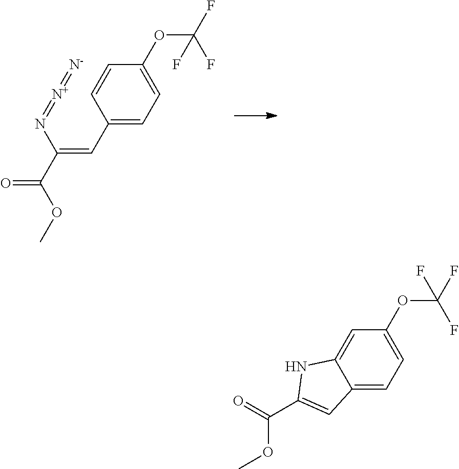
C1(OC(F)(F)F)=CC=C(C=C(C(=O)OC)N=[N+]=[N-])C=C1.C1(OC(F)(F)F)=CC=C2C(=C1)NC(C(=O)OC)=C2
